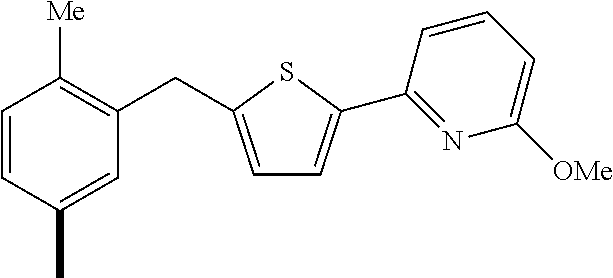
C1=CC(C)=CC(CC2=CC=C(C3=NC([OMe])=CC=C3)S2)=C1[Me]
